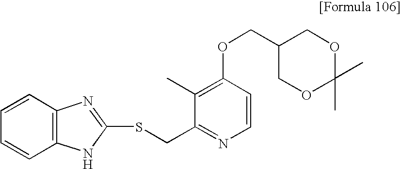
C1(C)=C(OCC2COC(C)(C)OC2)C=CN=C1CSC1=NC2=C(C=CC=C2)N1
